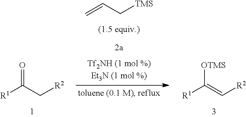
C=CC[TMS].[R1]C(C[R2])=O.[R1]C(=C[R2])[OTMS]
